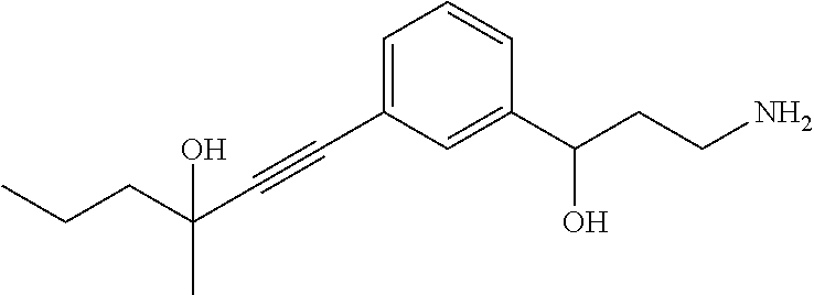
C1=C(C#CC(CCC)(C)O)C=C(C(CCN)O)C=C1
